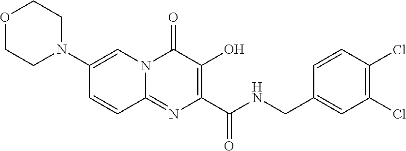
O1CCN(C2=CN3C(=NC(C(=O)NCC4=CC(Cl)=C(Cl)C=C4)=C(O)C3=O)C=C2)CC1
